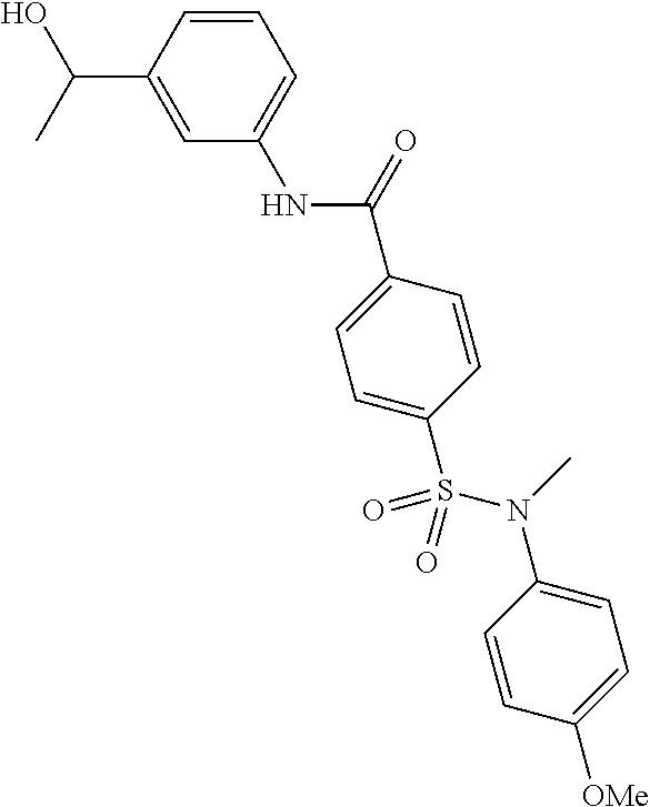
C(=O)(C1=CC=C(S(N(C2=CC=C([OMe])C=C2)C)(=O)=O)C=C1)NC1=CC=CC(C(O)C)=C1
